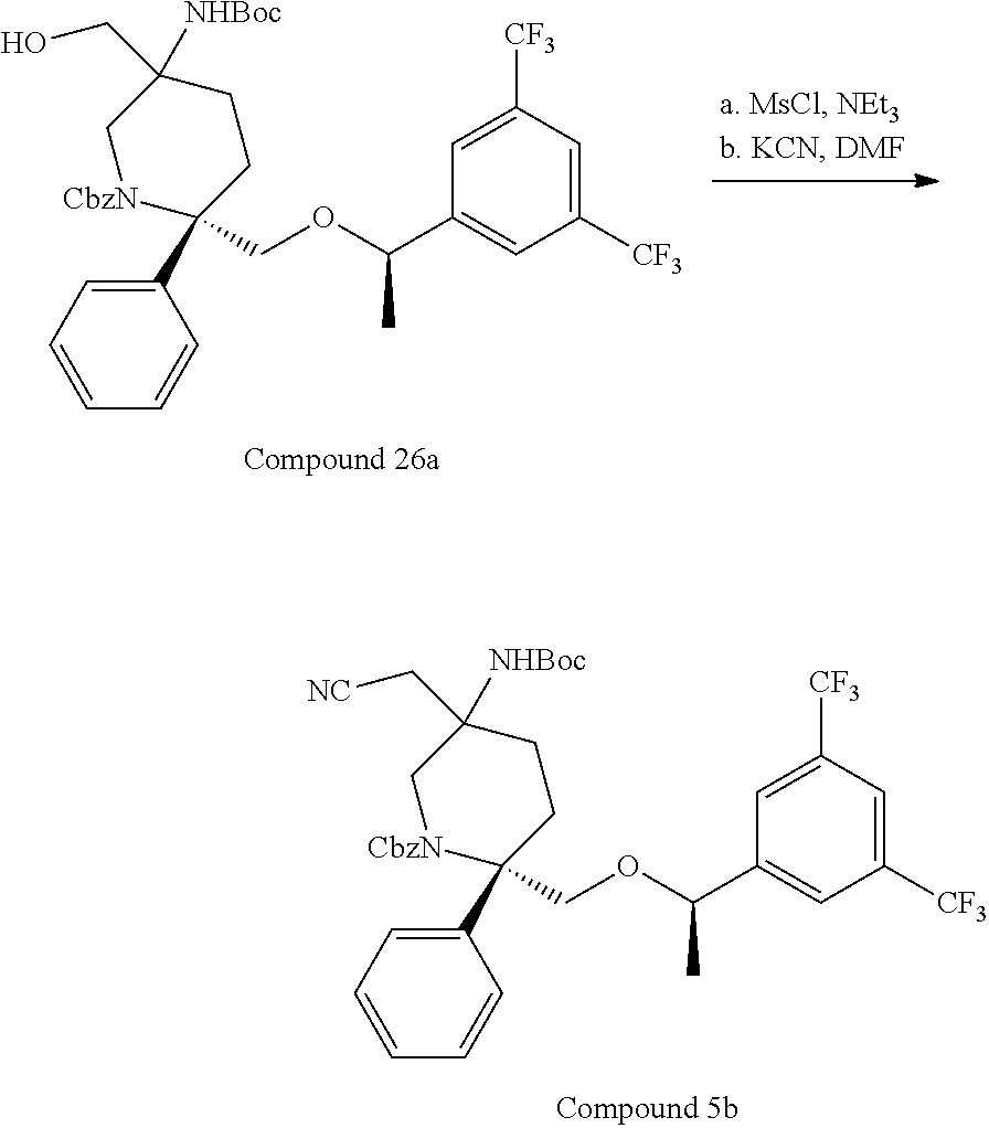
C1(C2(COC(C3=CC([CF3])=CC([CF3])=C3)C)CCC(CO)([NHBoc])C[CbzN]2)=CC=CC=C1.C1(C2(COC(C3=CC([CF3])=CC([CF3])=C3)C)CCC(C[NC])([NHBoc])C[CbzN]2)=CC=CC=C1
